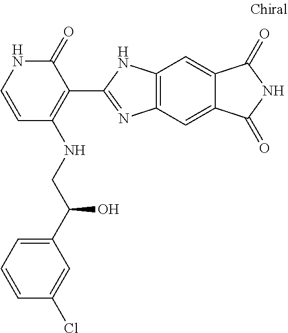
C(CNC1=C(C2=NC3=C(N2)C=C2C(=C3)C(=O)NC2=O)C(=O)NC=C1)(O)C1=CC=CC(Cl)=C1
